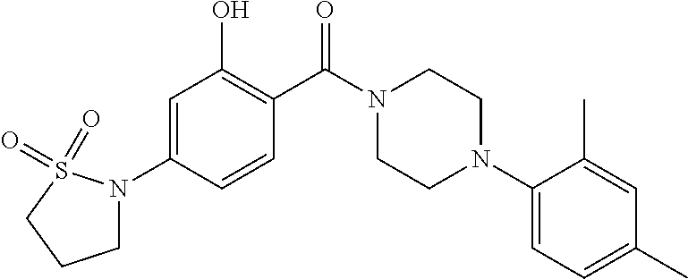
C1=C(N2CCCS2(=O)=O)C=CC(C(N2CCN(C3=CC=C(C)C=C3C)CC2)=O)=C1O
